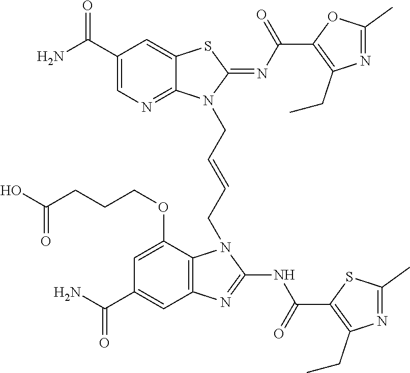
NC(C1=CN=C2C(=C1)SC(=NC(=O)C1=C(CC)N=C(C)O1)N2CC=CCN1C2=C(C=C(C(N)=O)C=C2OCCCC(O)=O)N=C1NC(=O)C1=C(CC)N=C(C)S1)=O
